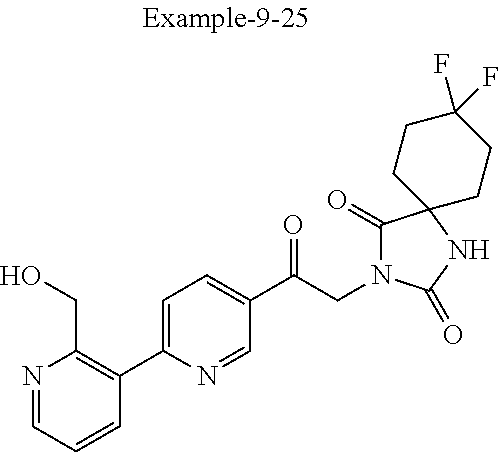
N1=CC=CC(C2=CC=C(C(CN3C(=O)C4(NC3=O)CCC(F)(F)CC4)=O)C=N2)=C1CO
